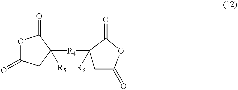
O1C(=O)CC([R4]C2([R6])CC(=O)OC2=O)([R5])C1=O
